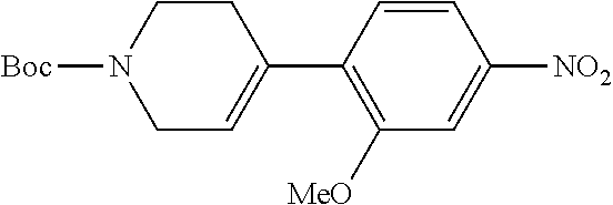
C1([MeO])=C(C2=CCN([Boc])CC2)C=CC([NO2])=C1
